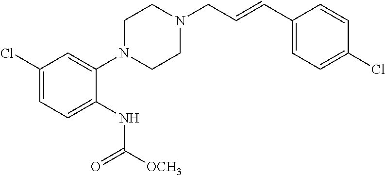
C1(Cl)=CC=C(NC([OCH3])=O)C(N2CCN(CC=CC3=CC=C(Cl)C=C3)CC2)=C1
